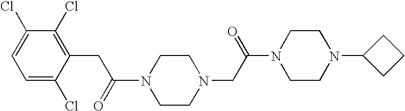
N1(C(=O)CC2=C(Cl)C(Cl)=CC=C2Cl)CCN(CC(N2CCN(C3CCC3)CC2)=O)CC1
